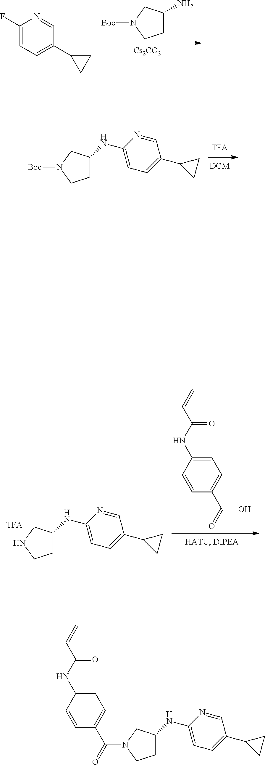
C1=C(NC(C=C)=O)C=CC(C(=O)N2CC(NC3=CC=C(C4CC4)C=N3)CC2)=C1.[Boc]N1CC(N)CC1.[Cs2CO3].C1CC1C1=CC=C(F)N=C1.[Boc]N1CC(NC2=CC=C(C3CC3)C=N2)CC1.C1=C(NC(C=C)=O)C=CC(C(=O)O)=C1.C1(NC2CCNC2)=CC=C(C2CC2)C=N1
